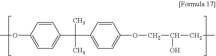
COC1=CC=C(C(C)(C)C2=CC=C(OCC(O)CC)C=C2)C=C1
